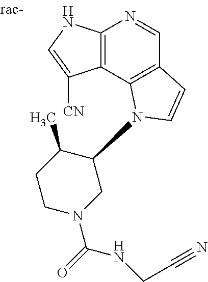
C12=C(C3=C(C=N1)C=CN3C1C(C)CCN(C(=O)NCC#N)C1)C([CN])=CN2
